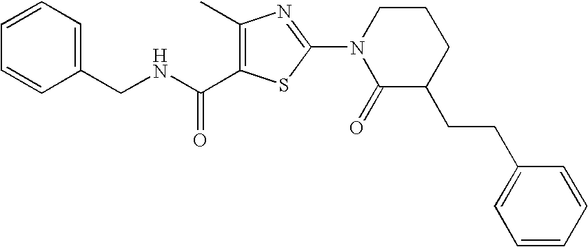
C1(C)=C(C(NCC2=CC=CC=C2)=O)SC(N2C(=O)C(CCC3=CC=CC=C3)CCC2)=N1
